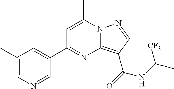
C1=C(C)N2C(=C(C(=O)NC(C)[CF3])C=N2)N=C1C1=CC(C)=CN=C1
